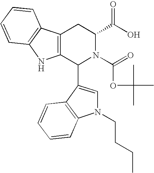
C1(C2=CN(CCCC)C3=C2C=CC=C3)N(C(=O)OC(C)(C)C)C(C(=O)O)CC2=C1NC1=C2C=CC=C1
